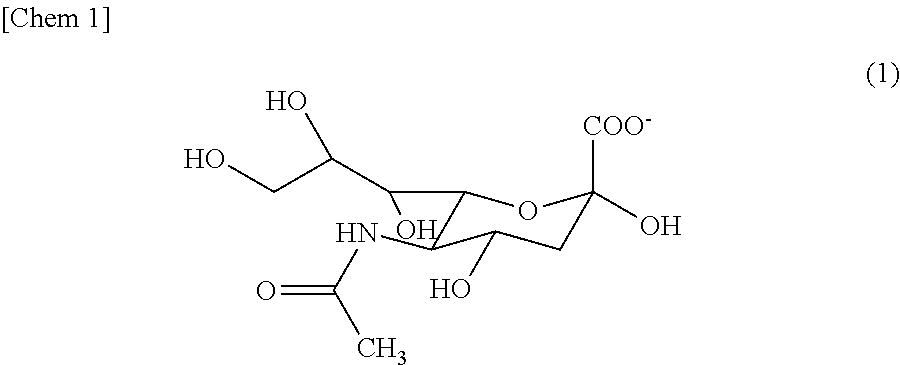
C1(C(C(CO)O)O)C(NC(C)=O)C(O)CC(O)([COO-])O1
